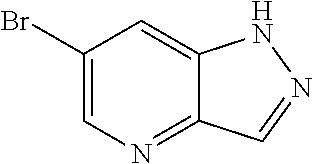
C1(Br)=CN=C2C(=C1)NN=C2
